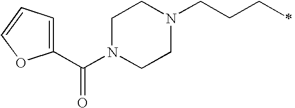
C1N(C(C2=CC=CO2)=O)CCN(CCCC)C1
